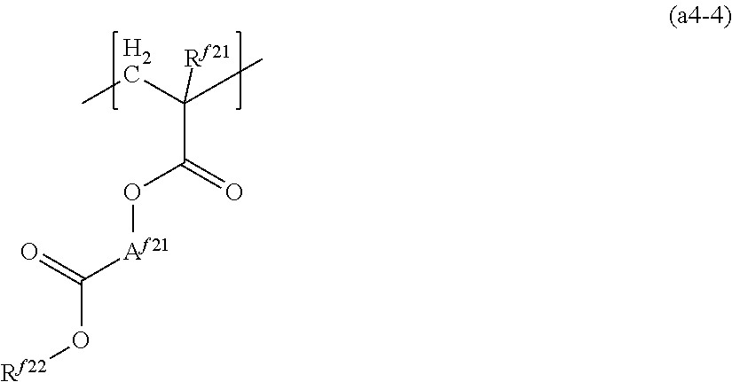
C(C(O[Af21]C(O[Rf22])=O)=O)(C)(CC)[Rf21]
